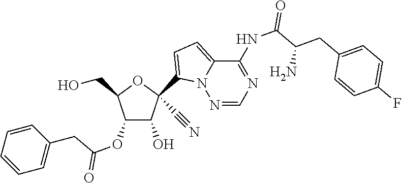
OCC1OC(C#N)(C2=CC=C3C(NC(=O)C(CC4=CC=C(F)C=C4)N)=NC=NN32)C(O)C1OC(=O)CC1=CC=CC=C1
